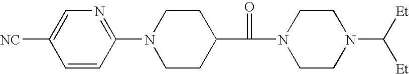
C1=C([NC])C=CC(N2CCC(C(N3CCN(C([Et])[Et])CC3)=O)CC2)=N1
